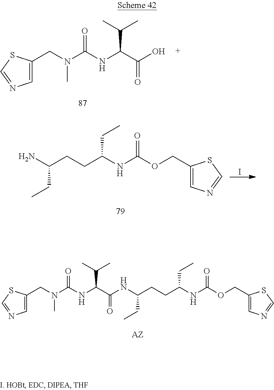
C1(CN(C)C([NH]C(C(=O)O)C(C)C)=O)=CN=CS1.NC(CCC(NC(OCC1=CN=CS1)=O)CC)CC.I.C1(CN(C)C([NH]C(C(=O)NC(CCC(NC(OCC2=CN=CS2)=O)CC)CC)C(C)C)=O)=CN=CS1
